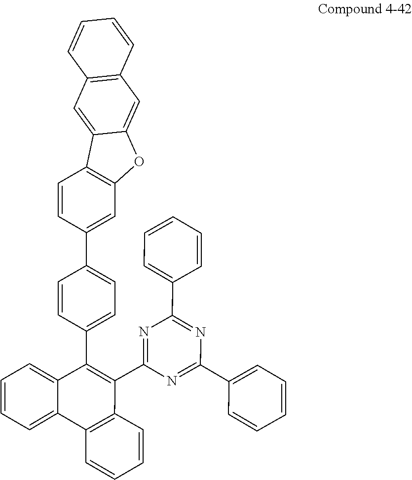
C1(C2=CC=CC=C2)=NC(C2=CC=CC=C2)=NC(C2=C(C3=CC=C(C4=CC5=C(C=C4)C4=CC6=C(C=C4O5)C=CC=C6)C=C3)C3=CC=CC=C3C3=C2C=CC=C3)=N1
